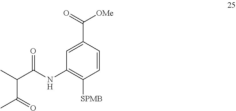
CC(C(NC1=C([SPMB])C=CC(C(=O)[OMe])=C1)=O)C(=O)C
